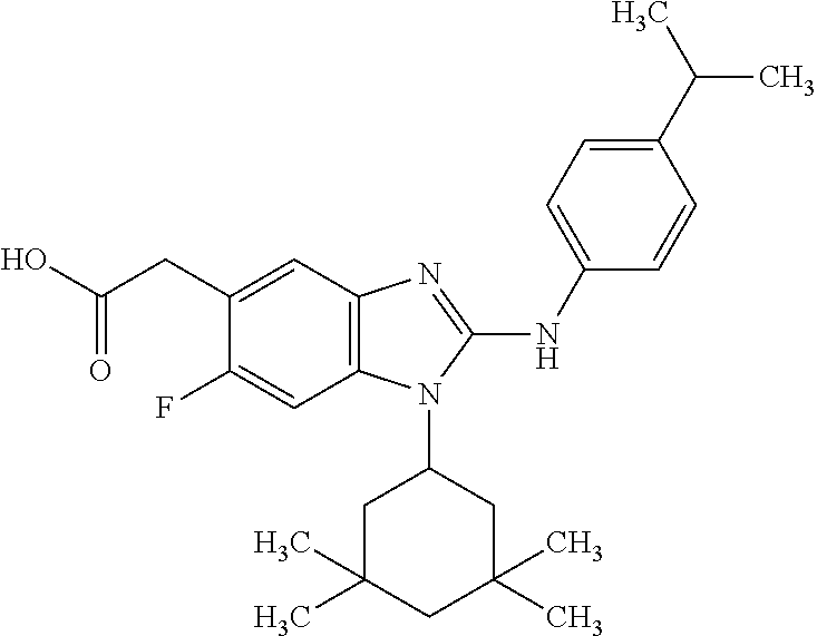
C12=C(C=C(CC(O)=O)C(F)=C1)N=C(NC1=CC=C(C(C)C)C=C1)N2C1CC(C)(C)CC(C)(C)C1
